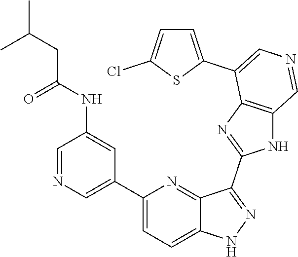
C1(C2=CN=CC(NC(=O)CC(C)C)=C2)=CC=C2C(=N1)C(C1=NC3=C(N1)C=NC=C3C1=CC=C(Cl)S1)=NN2
